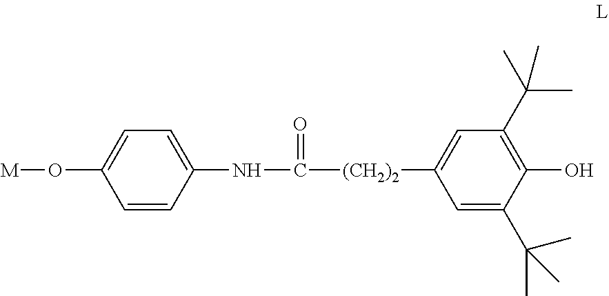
C1=CC(NC(=O)[(CH2)2]C2=CC(C(C)(C)C)=C(O)C(C(C)(C)C)=C2)=CC=C1O[M]
